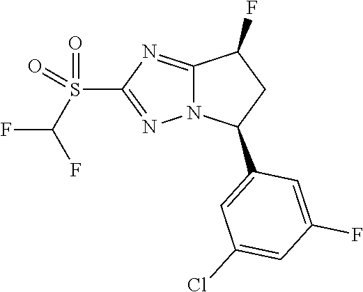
C1=C(C2N3N=C(S(C(F)F)(=O)=O)N=C3C(F)C2)C=C(F)C=C1Cl
